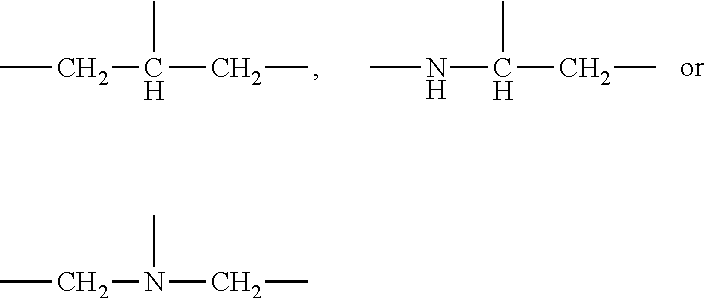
CCC(CC)C.N(C(CC)C)C.CCN(CC)C
